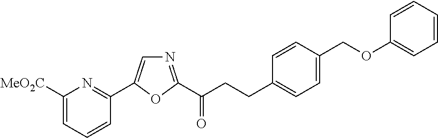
C1([MeO2C])=CC=CC(C2=CN=C(C(CCC3=CC=C(COC4=CC=CC=C4)C=C3)=O)O2)=N1
